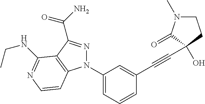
C1(N2N=C(C(=O)N)C3=C2C=CN=C3NCC)=CC=CC(C#CC2(O)C(=O)N(C)CC2)=C1
